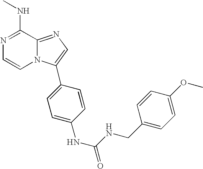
N1=C(NC)C2=NC=C(C3=CC=C(NC(NCC4=CC=C(OC)C=C4)=O)C=C3)N2C=C1
